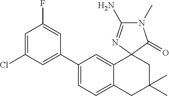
C1(C2=CC(Cl)=CC(F)=C2)=CC=C2C(=C1)C1(CC(C)(C)C2)C(=O)N(C)C(N)=N1
